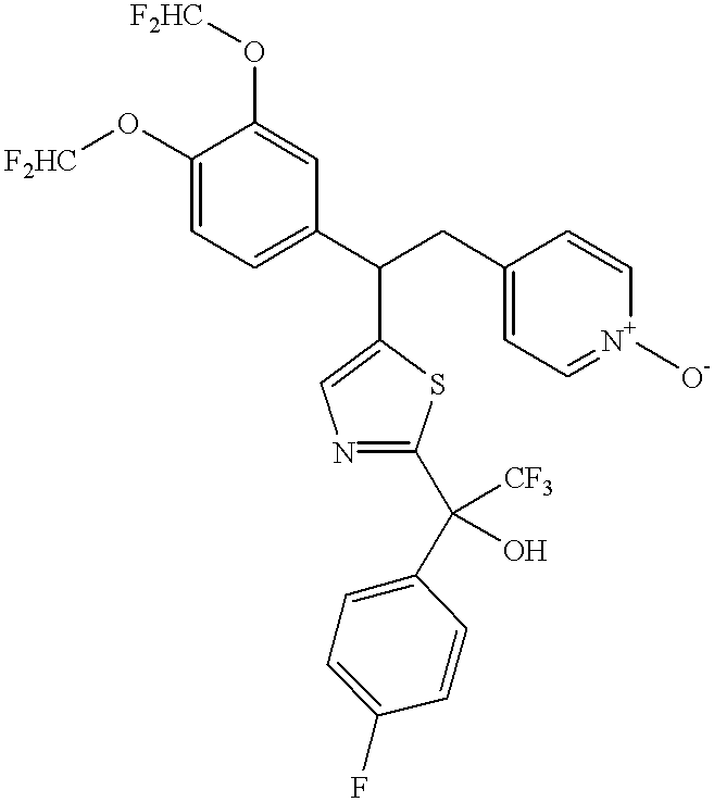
C1(O[F2HC])=CC=C(C(C2=CN=C(C(C3=CC=C(F)C=C3)([CF3])O)S2)CC2=CC=[N+]([O-])C=C2)C=C1O[F2HC]
